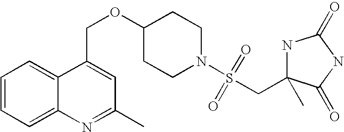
C1=CC=C2C(=C1)C(COC1CCN(S(CC3(C)NC(=O)NC3=O)(=O)=O)CC1)=CC(C)=N2
